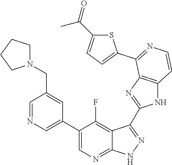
C1=NC=C(C2=CN=C3C(=C2F)C(C2=NC4=C(N2)C=CN=C4C2=CC=C(C(=O)C)S2)=N[N H]3)C=C1CN1CCCC1
